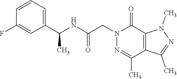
N1=C(C)C2=C(C(=O)N1CC(NC(C1=CC=CC(F)=C1)C)=O)N(C)N=C2C
